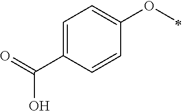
C1(OC)=CC=C(C(=O)O)C=C1
